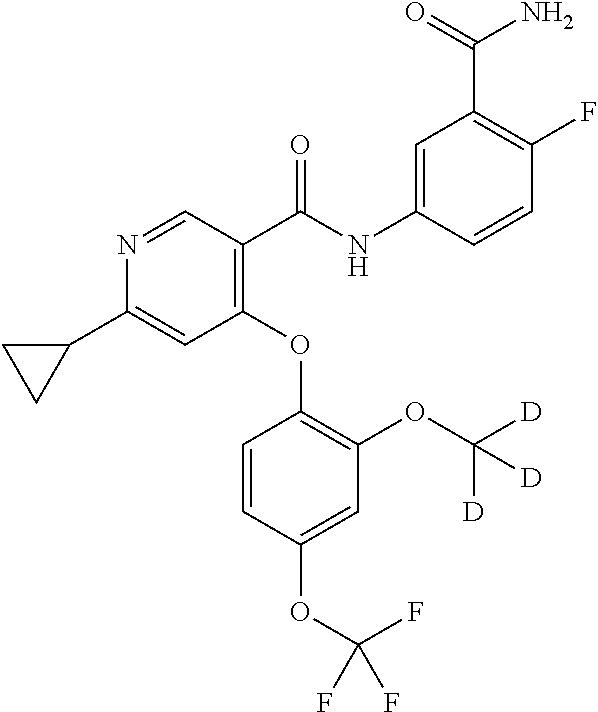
C1(OC2=C(OC([D])([D])[D])C=C(OC(F)(F)F)C=C2)=C(C(NC2=CC(C(=O)N)=C(F)C=C2)=O)C=NC(C2CC2)=C1
